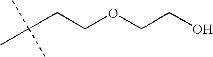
C(CCOCCO)(C)(C)C
